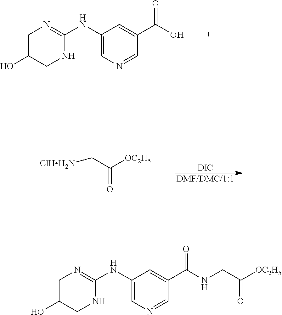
C1N=C(NC2=CN=CC(C(NCC([OC2H5])=O)=O)=C2)NCC1O.C1N=C(NC2=CN=CC(C(O)=O)=C2)NCC1O.[DIC].[DMF/DMC/1:1].C(C([OC2H5])=O)[ClHH2N]
